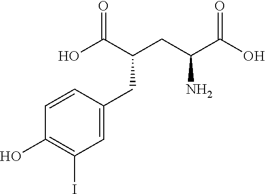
C1=C(CC(CC(C(O)=O)N)C(O)=O)C=CC(O)=C1I
